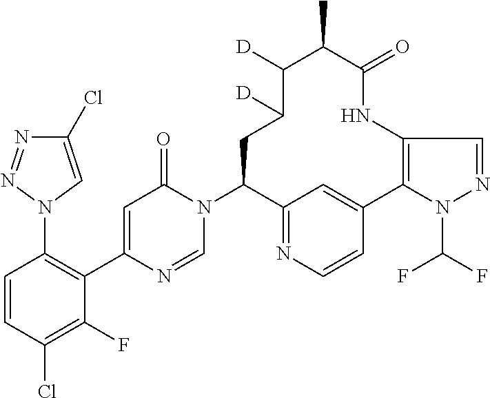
N1=NN(C2=C(C3=CC(=O)N(C4C5=NC=CC(=C5)C5=C(NC(=O)C(C)C([D])C([D])C4)C=NN5C(F)F)C=N3)C(F)=C(Cl)C=C2)C=C1Cl
